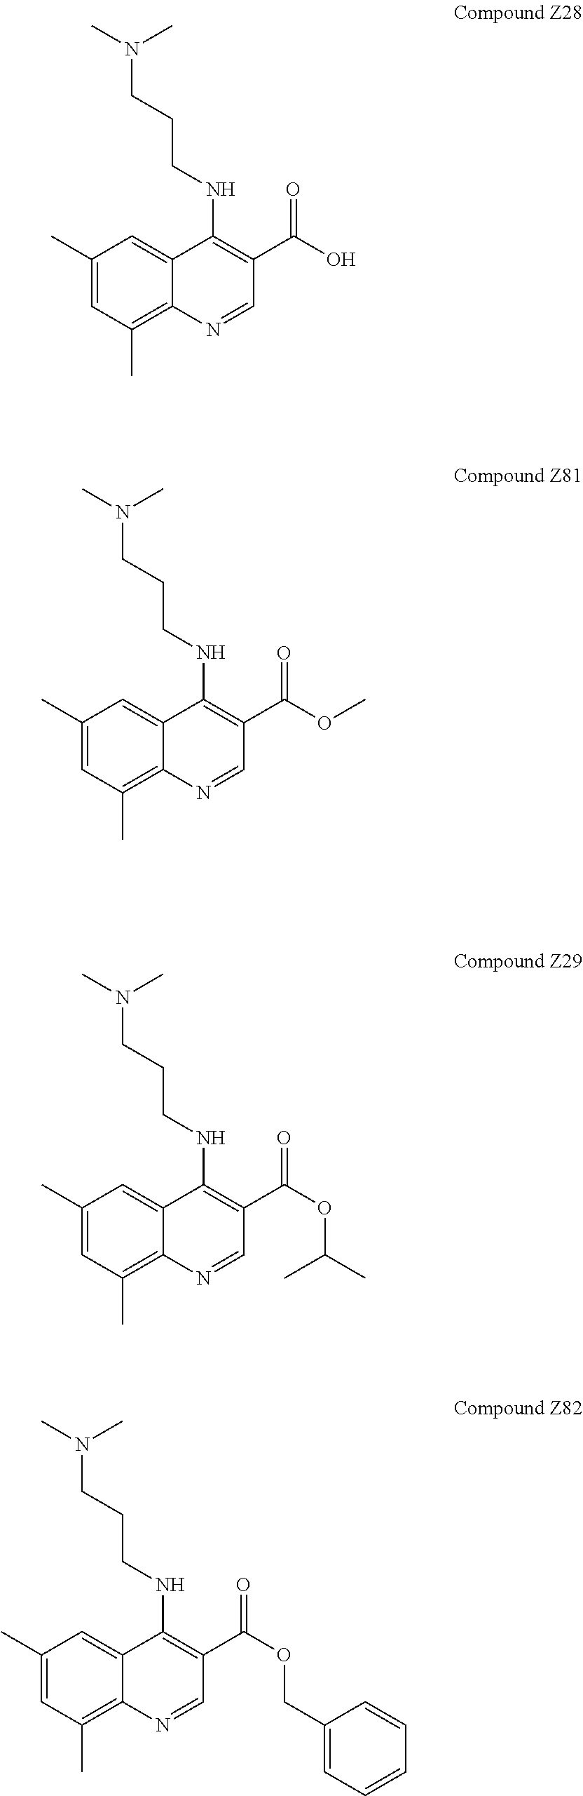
C1(C)=CC(C)=C2C(=C1)C(NCCCN(C)C)=C(C(O)=O)C=N2.C1(C)=CC(C)=C2C(=C1)C(NCCCN(C)C)=C(C(OC)=O)C=N2.C1(C)=CC(C)=C2C(=C1)C(NCCCN(C)C)=C(C(OC(C)C)=O)C=N2.C1(C)=CC(C)=C2C(=C1)C(NCCCN(C)C)=C(C(OCC1=CC=CC=C1)=O)C=N2
